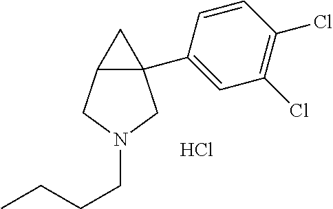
C12(C3=CC(Cl)=C(Cl)C=C3)C(CN(CCCC)C1)C2.Cl
